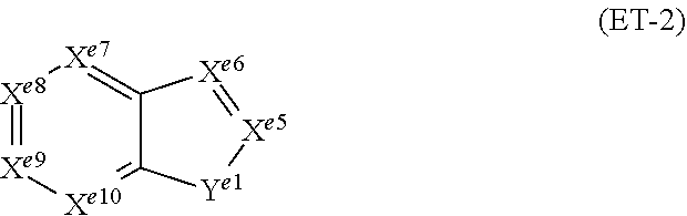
[Xe8]1=[Xe9][Xe10]=C2C(=[Xe7]1)[Xe6]=[Xe5][Ye1]2
